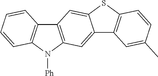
C12=CC3=C(C=C1SC1=C2C=C(C)C=C1)C1=C(N3[Ph])C=CC=C1
